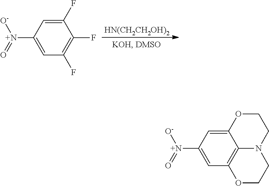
C1(F)=CC([N+]([O-])=O)=CC(F)=C1F.[HN(CH2CH2OH)2].C12=CC([N+]([O-])=O)=CC3=C1N(CCO2)CCO3
